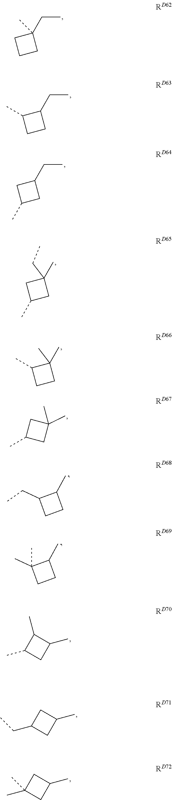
C1CC(CC)(C)C1.C1CC(CC)C1C.C1(C)CC(CC)C1.C1(C)CC(C)(CC)C1.C1CC(C)(C)C1C.C1(C)CC(C)(C)C1.C1CC(C)C1(C)C.C1(C)C(C)CC1C.C1C(CC)CC1C.C1C(C)(C)CC1C.C1CC(C)C1CC
